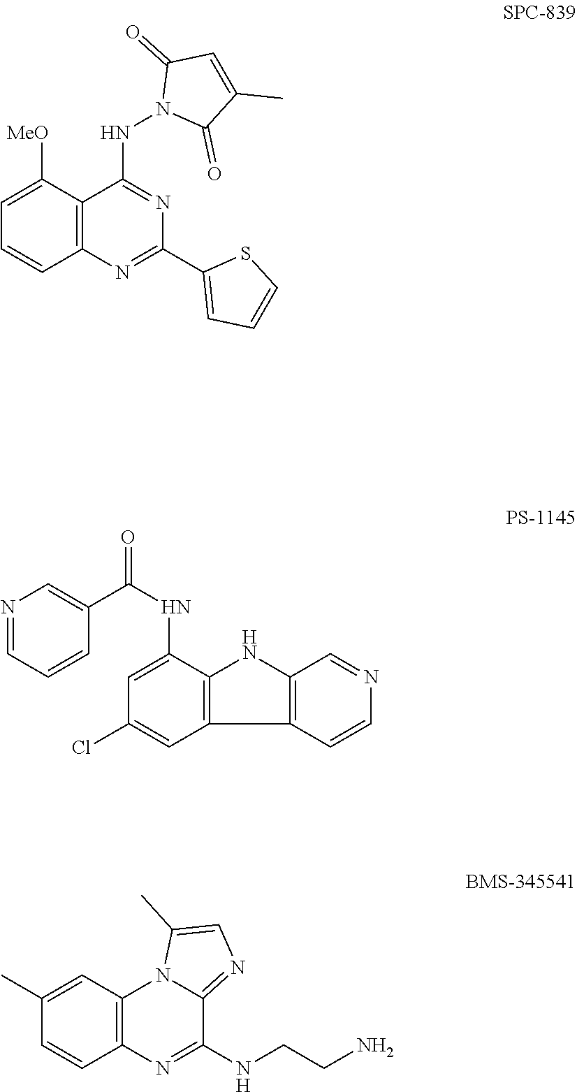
C1=C([MeO])C2=C(C=C1)N=C(C1=CC=CS1)N=C2NN1C(=O)C(C)=CC1=O.C1=C(NC(=O)C2=CN=CC=C2)C2=C(C=C1Cl)C1=C(N2)C=NC=C1.C1(C)=CC2=C(C=C1)N=C(NCCN)C1=NC=C(C)N21
